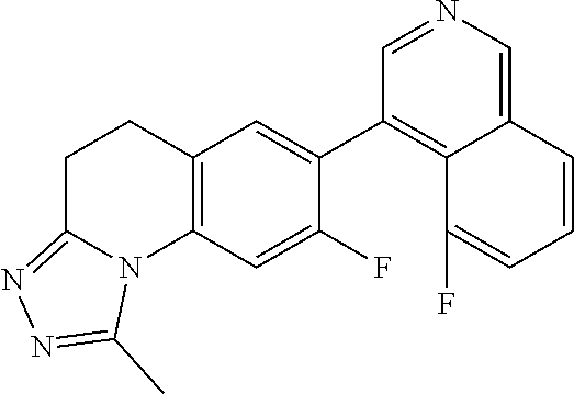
C12=C(C=C(F)C(C3=C4C(=CN=C3)C=CC=C4F)=C1)N1C(=NN=C1C)CC2
